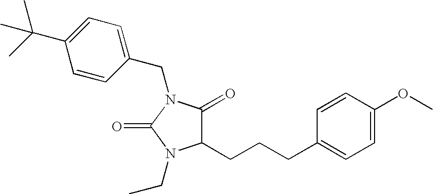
C1(CN2C(=O)N(CC)C(CCCC3=CC=C(OC)C=C3)C2=O)=CC=C(C(C)(C)C)C=C1
